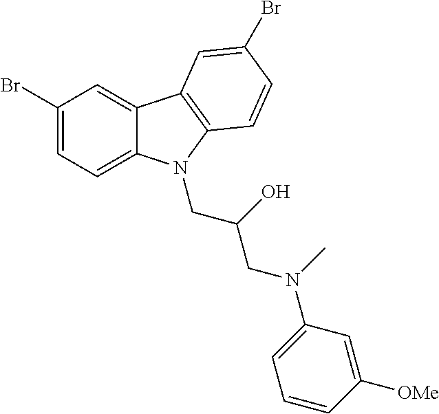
C1(Br)=CC=C2C(=C1)C1=C(N2CC(CN(C2=CC=CC([OMe])=C2)C)O)C=CC(Br)=C1
